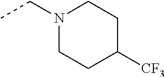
N1(CC)CCC([CF3])CC1
